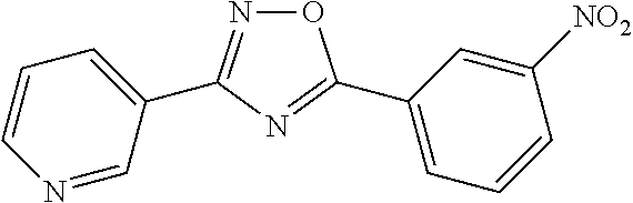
O1N=C(C2=CC=CN=C2)N=C1C1=CC=CC([NO2])=C1
